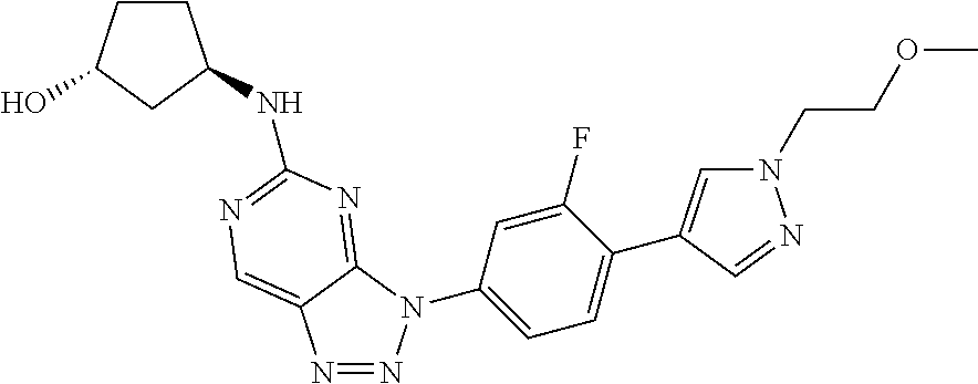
N1=NN(C2=CC=C(C3=CN(CCOC)N=C3)C(F)=C2)C2=NC(NC3CCC(O)C3)=NC=C12
